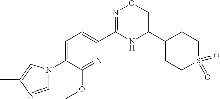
C1=C(N2C=NC(C)=C2)C(OC)=NC(C2=NOCC(C3CCS(=O)(=O)CC3)N2)=C1
